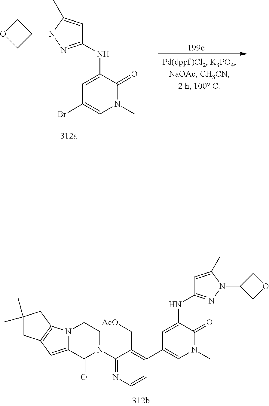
C1(NC2=NN(C3COC3)C(C)=C2)=CC(C2=C(C[AcO])C(N3CCN4C(=CC5=C4CC(C)(C)C5)C3=O)=NC=C2)=CN(C)C1=O.C1(NC2=NN(C3COC3)C(C)=C2)=CC(Br)=CN(C)C1=O
